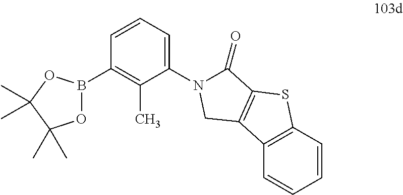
O1B(C2=C(C)C(N3C(=O)C4=C(C5=C(C=CC=C5)S4)C3)=CC=C2)OC(C)(C)C1(C)C
